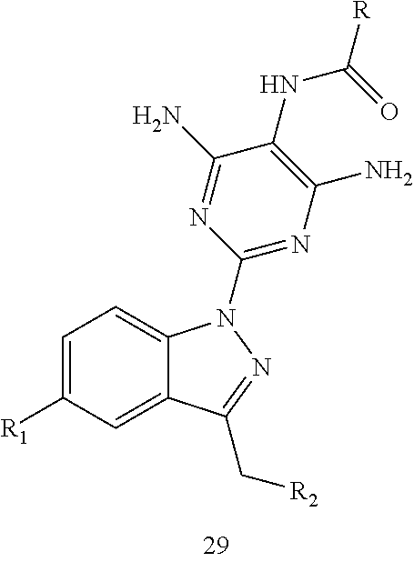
C1=C([R1])C=C2C(=C1)N(C1=NC(N)=C(NC(=O)[R])C(N)=N1)N=C2C[R2]
